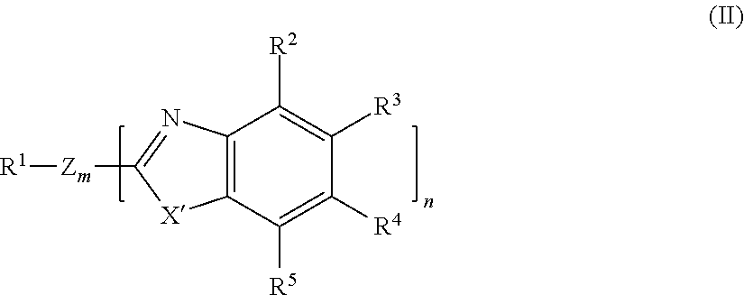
C12=C(C([R5])=C([R4])C([R3])=C1[R2])[X]C([Zm][R1])=N2
